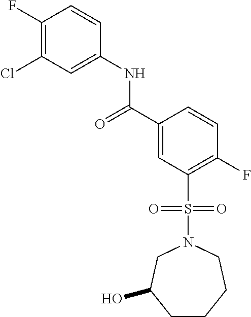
C1CCCN(S(C2=C(F)C=CC(C(=O)NC3=CC(Cl)=C(F)C=C3)=C2)(=O)=O)CC1O
